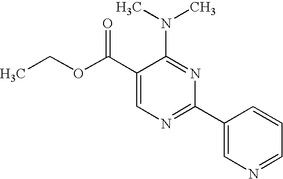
C1(C(OCC)=O)=CN=C(C2=CN=CC=C2)N=C1N(C)C
